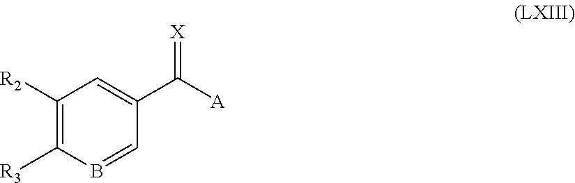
C1([R2])=C([R3])B=CC(C([A])=[X])=C1
